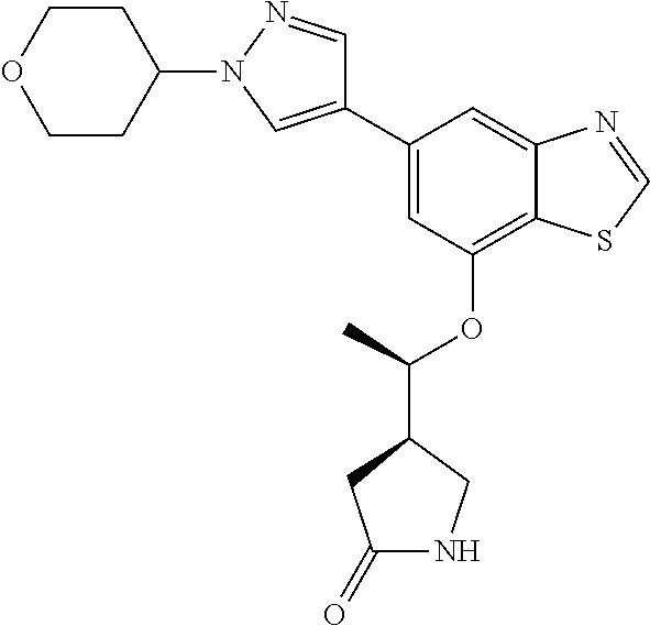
C1(C2=CN(C3CCOCC3)N=C2)=CC(OC(C2CC(=O)NC2)C)=C2C(=C1)N=CS2
